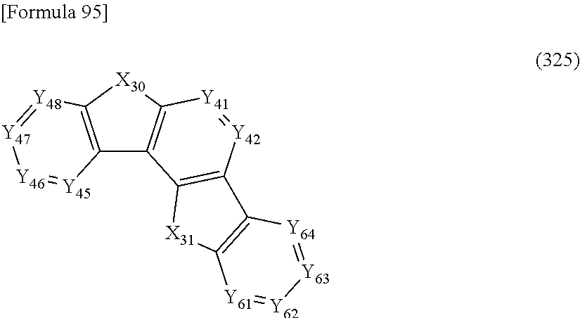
C12=C([X30]C3=C1[Y45]=[Y46][Y47]=[Y48]3)[Y41]=[Y42]C1=C2[X31]C2=C1[Y64]=[Y63][Y62]=[Y61]2
